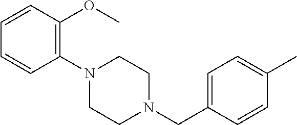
C1(CN2CCN(C3=C(OC)C=CC=C3)CC2)=CC=C(C)C=C1
